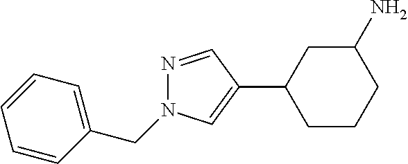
N1=CC(C2CCCC(N)C2)=CN1CC1=CC=CC=C1
